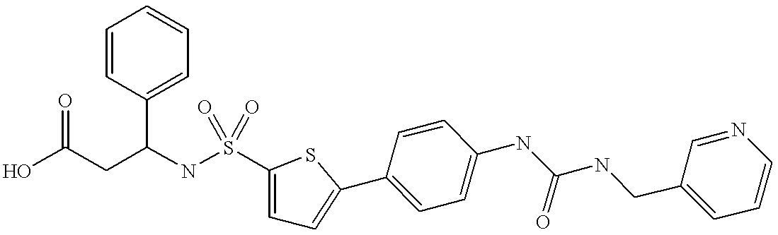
C1=CC(C2=CC=C(S(NC(CC(O)=O)C3=CC=CC=C3)(=O)=O)S2)=CC=C1NC(NCC1=CC=CN=C1)=O
